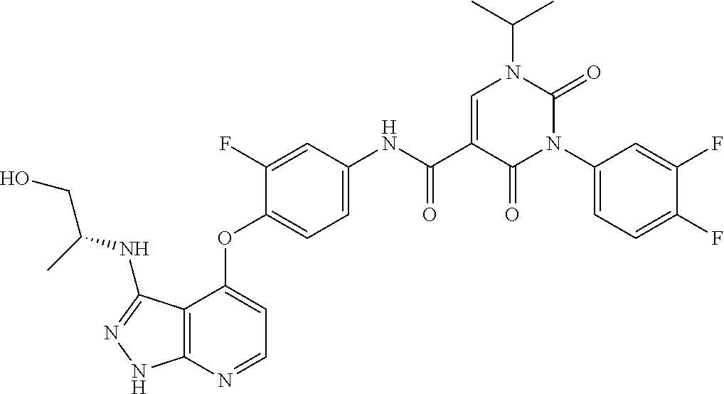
C12=C(N=CC=C1OC1=CC=C(NC(C3=CN(C(C)C)C(=O)N(C4=CC=C(F)C(F)=C4)C3=O)=O)C=C1F)NN=C2NC(CO)C
